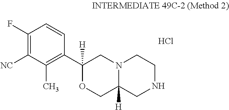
C1(F)=C([NC])C(C)=C(C2([H])OCC3([H])N(C2)CCNC3)C=C1.Cl
